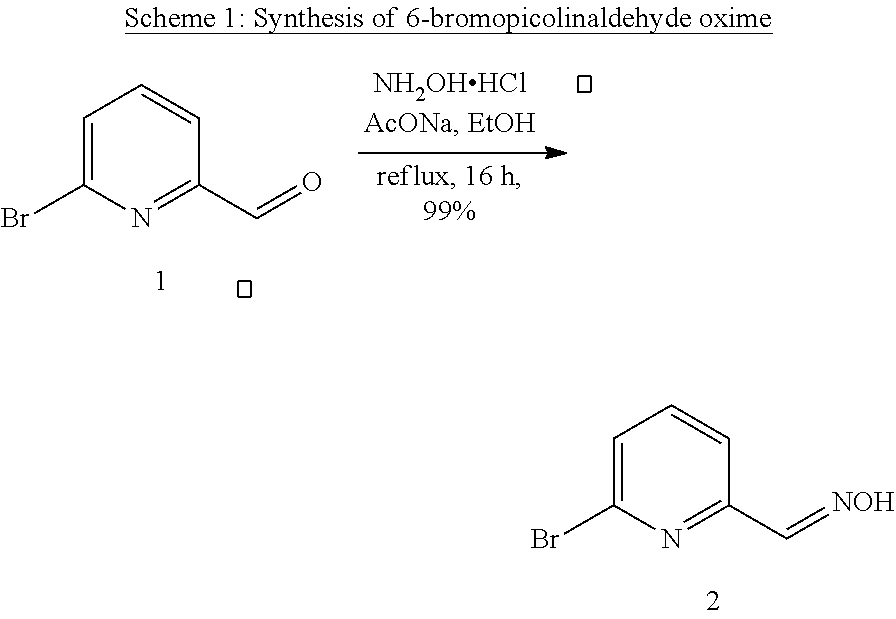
C1=C(Br)N=C(C=[NOH])C=C1.C1=C(Br)N=C(C=O)C=C1
